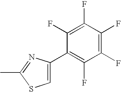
C1(C2=C(F)C(F)=C(F)C(F)=C2F)=CSC(C)=N1
